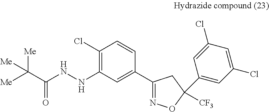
C1(Cl)=C(NNC(C([Me])([Me])[Me])=O)C=C(C2=NOC(C3=CC(Cl)=CC(Cl)=C3)([CF3])C2)C=C1
